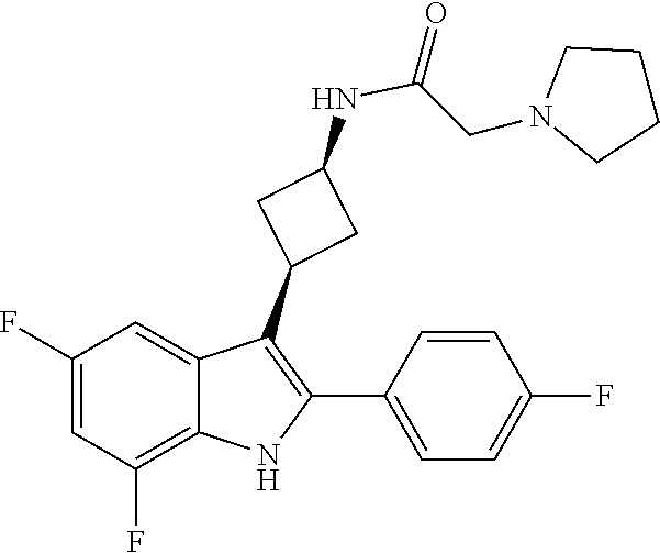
N(C(CN1CCCC1)=O)C1CC(C2=C(C3=CC=C(F)C=C3)NC3=C(F)C=C(F)C=C23)C1
